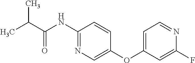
C(C(NC1=NC=C(OC2=CC=NC(F)=C2)C=C1)=O)(C)C
